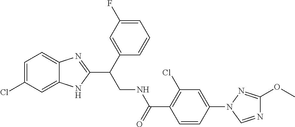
C1=C(Cl)C=C2C(=C1)N=C(C(CNC(C1=C(Cl)C=C(N3N=C(OC)N=C3)C=C1)=O)C1=CC(F)=CC=C1)N2
